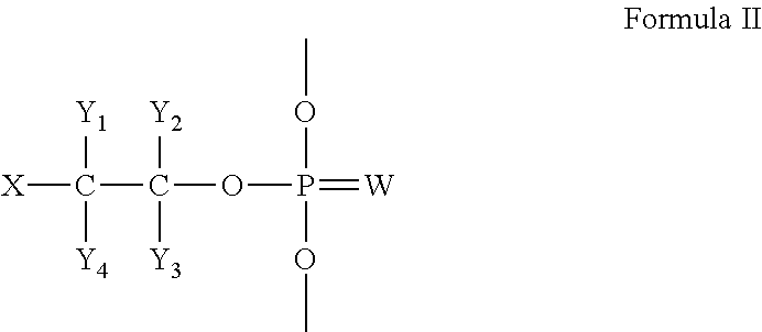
[X]C(C(OP(=[W])(OC)OC)([Y2])[Y3])([Y1])[Y4]
